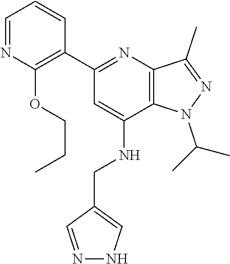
C(C)(C)N1C2=C(N=C(C3=C(OCCC)N=CC=C3)C=C2NCC2=CNN=C2)C(C)=N1
